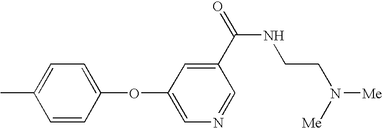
CC1=CC=C(OC2=CN=CC(C(=O)NCCN([Me])[Me])=C2)C=C1
